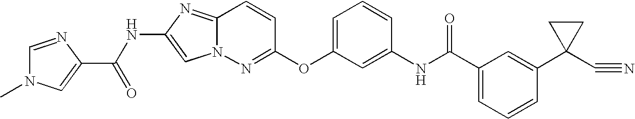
C1=NC(C(=O)NC2=CN3C(=N2)C=CC(OC2=CC=CC(NC(C4=CC=CC(C5(C#N)CC5)=C4)=O)=C2)=N3)=CN1C
